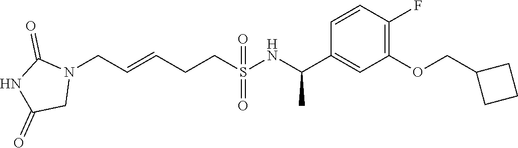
N1(CC=CCCS(=O)(=O)NC(C2=CC(OCC3CCC3)=C(F)C=C2)C)C(=O)NC(=O)C1
